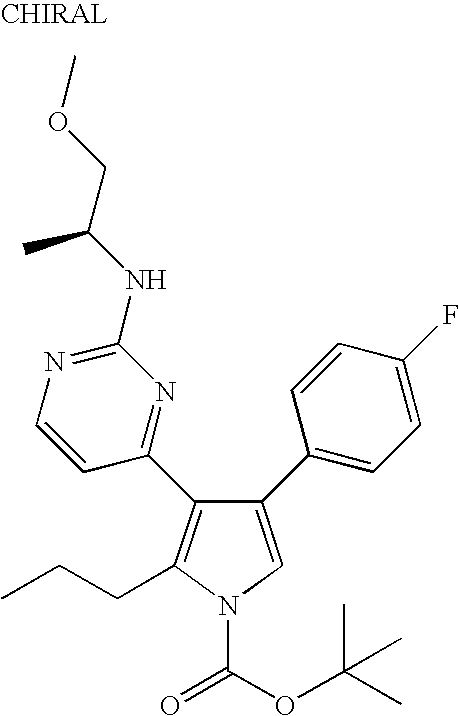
C1(C2=CC=C(F)C=C2)=CN(C(OC(C)(C)C)=O)C(CCC)=C1C1=NC(NC(COC)C)=NC=C1
